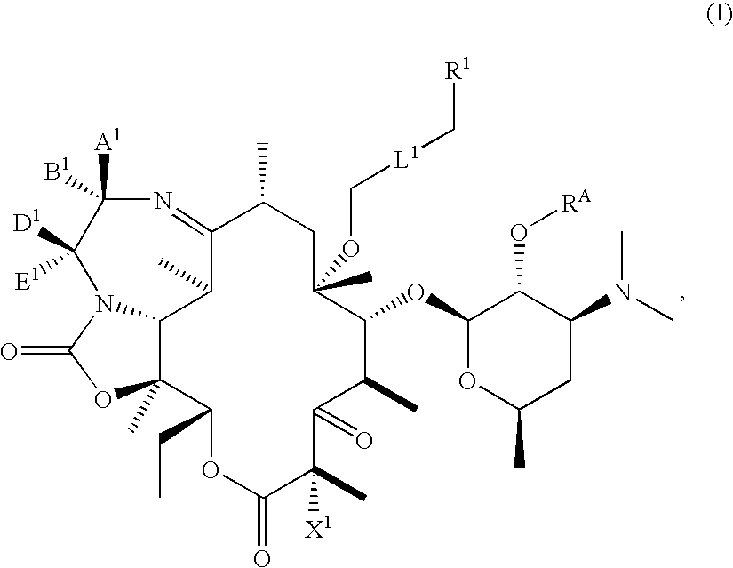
C12C3(C)C(CC)OC(=O)C([X1])(C)C(=O)C(C)C(OC4OC(C)CC(N(C)C)C4O[RA])C(OC[L1]C[R1])(C)CC(C)C(=NC([B1])([A1])C([E1])([D1])N1C(=O)O3)C2C
